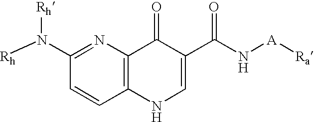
[Rh]N(C1=NC2=C(C=C1)NC=C(C(N[A][Ra])=O)C2=O)[Rh]
